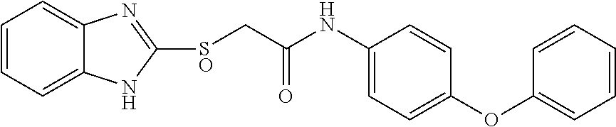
C1=CC=C2C(=C1)N=C([SO]CC(NC1=CC=C(OC3=CC=CC=C3)C=C1)=O)N2
